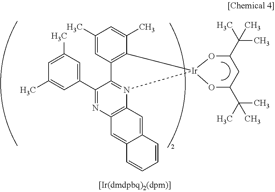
C1(C)=CC2=C(C(C)=C1)[Ir]1(N3=C2C(C2=CC(C)=CC(C)=C2)=NC2=C3C=C3C(=C2)C=CC=C3)OC(C(C)(C)C)CC(C(C)(C)C)O1
